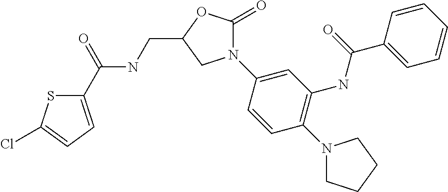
C1(C(=O)NCC2OC(=O)N(C3=CC(NC(C4=CC=CC=C4)=O)=C(N4CCCC4)C=C3)C2)=CC=C(Cl)S1
